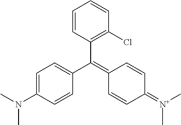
C1=CC(C(=C2C=CC(=[N+](C)C)C=C2)C2=CC=C(N(C)C)C=C2)=C(Cl)C=C1
